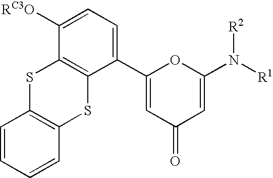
C1=CC2=C(C=C1)SC1=C(S2)C([RC3O])=CC=C1C1=CC(=O)C=C(N([R2])[R1])O1
